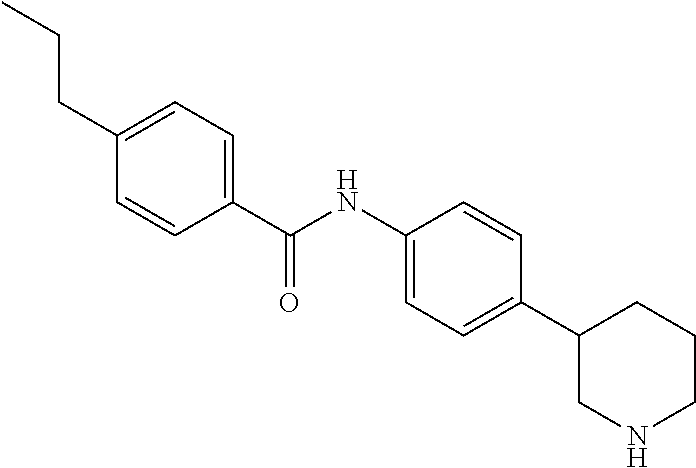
C1(C(NC2=CC=C(C3CNCCC3)C=C2)=O)=CC=C(CCC)C=C1
